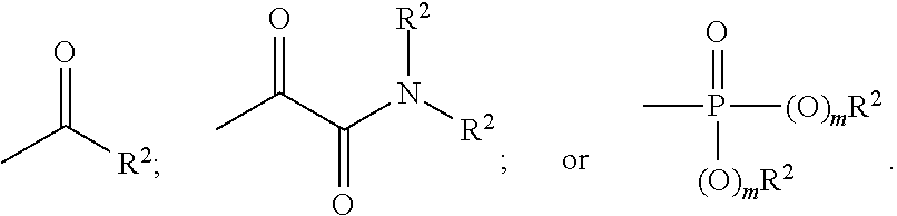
CC(C(N([R2])[R2])=O)=O.CP(=O)([(O)mR2])[(O)mR2].CC([R2])=O
